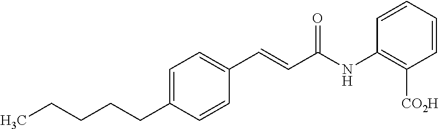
C1=C(CCCCC)C=CC(C=CC(NC2=C([CO2H])C=CC=C2)=O)=C1
